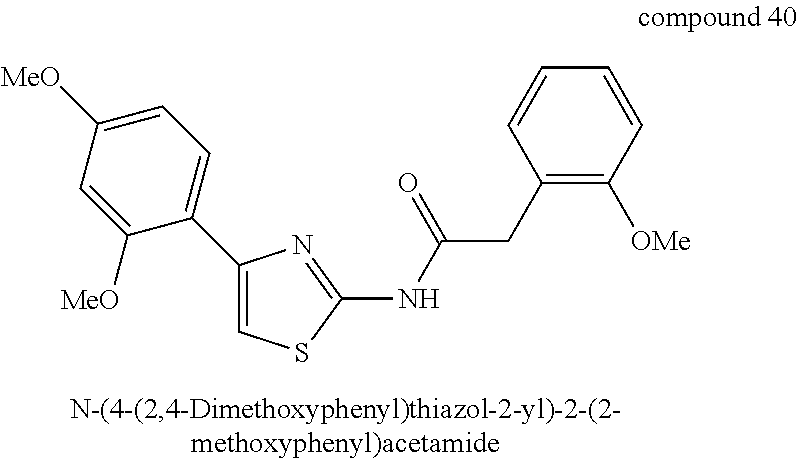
C1=C(C2=CC=C([MeO])C=C2[MeO])N=C(NC(CC2=C([OMe])C=CC=C2)=O)S1
